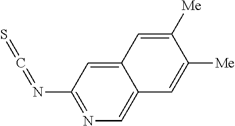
C12=CC(N=C=S)=NC=C1C=C([Me])C([Me])=C2
